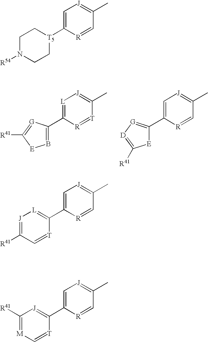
C1=C(C2=[L][J]=C([R41])C=[T]2)[R]=CC(C)=[J]1.C1=C(C2=[J]C([R41])=[M]C=[T]2)[R]=CC(C)=[J]1.C1=C(C2=[G][D]=C([R41])[E]2)[R]=CC(C)=[J]1.[L]1=C(C2=B[E]C([R41])=[G]2)[R]=[T]C(C)=[J]1.C1=C([T5]2CCN([R54])CC2)[R]=CC(C)=[J]1
